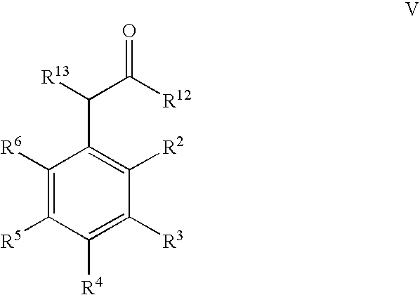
C1([R6])=C([R5])C([R4])=C([R3])C([R2])=C1C([R13])C([R12])=O
